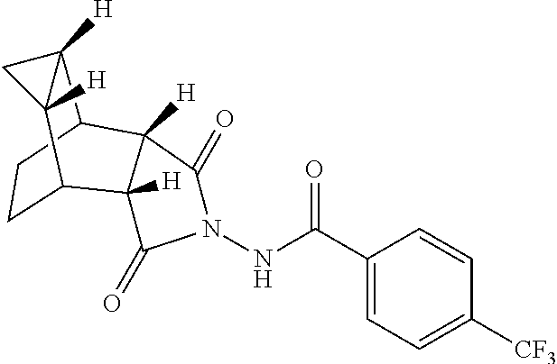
C1CC2C3([H])C([H])(C1C1([H])C2([H])C1)C(=O)N(NC(C1=CC=C([CF3])C=C1)=O)C3=O
